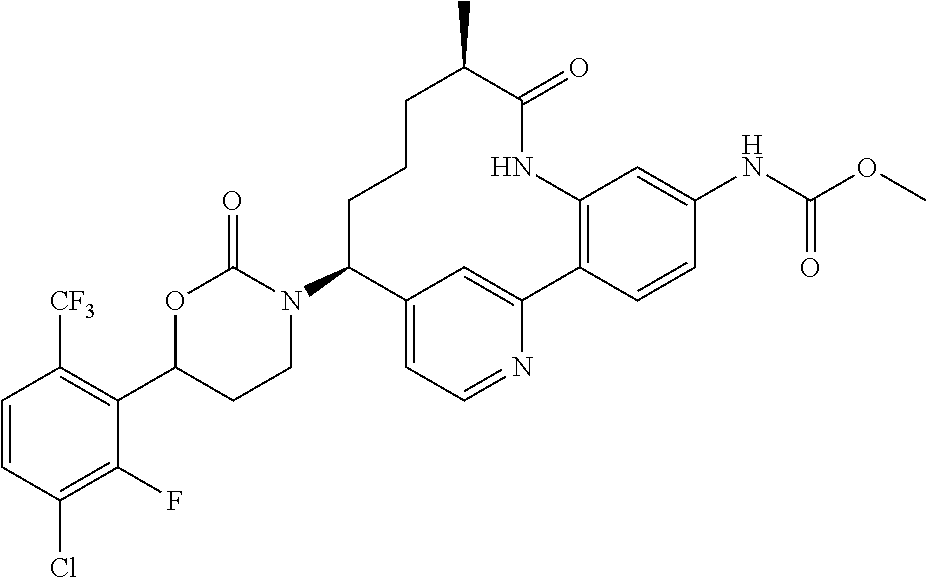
C1=CC(Cl)=C(F)C(C2CCN(C3C4=CC=NC(=C4)C4=C(C=C(NC(=O)OC)C=C4)NC(=O)C(C)CCC3)C(=O)O2)=C1[CF3]
